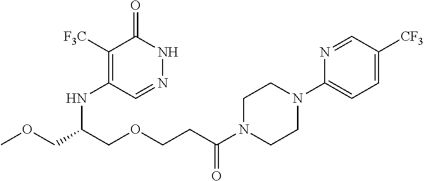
C1([F3C])=C(NC(COCCC(N2CCN(C3=CC=C([CF3])C=N3)CC2)=O)COC)C=NNC1=O
